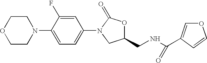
C1COCCN1C1=CC=C(N2C(=O)OC(CNC(C3=COC=C3)=O)C2)C=C1F
